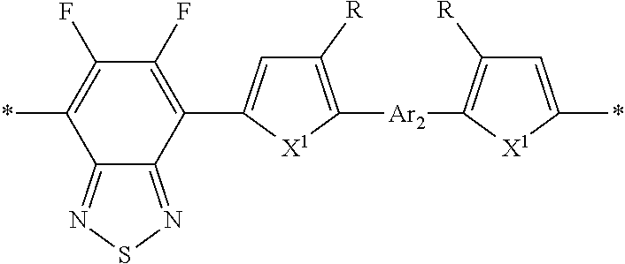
C1([R])=C([Ar2]C2=C([R])C=C(*)[X1]2)[X1]C(C2=C(F)C(F)=C(*)C3=NSN=C23)=C1
